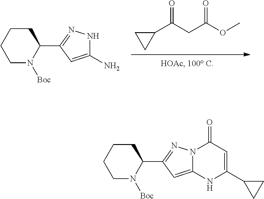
C1(C(CC(OC)=O)=O)CC1.C1CCCC(C2=NNC(N)=C2)N1[Boc].C1CCCC(C2=NN3C(=C2)NC(C2CC2)=CC3=O)N1[Boc]
